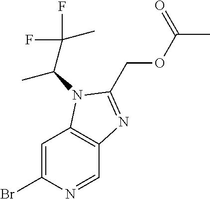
C1=C(Br)N=CC2=C1N(C(C(F)(C)F)C)C(COC(C)=O)=N2
